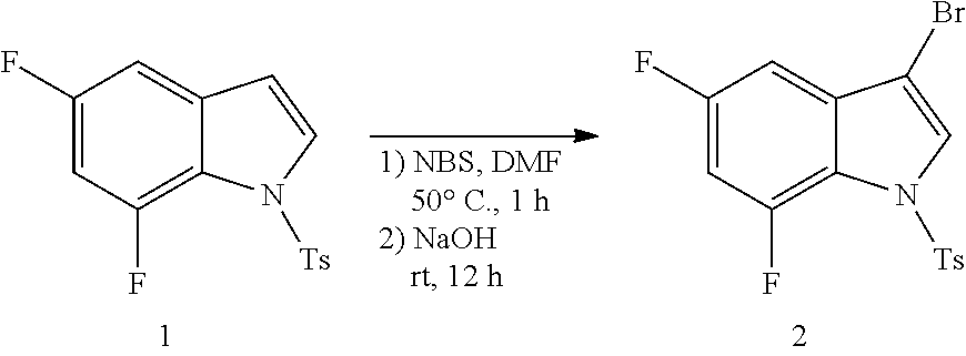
C1(F)=CC(F)=C2C(=C1)C=CN2[Ts].C1(F)=CC(F)=C2C(=C1)C(Br)=CN2[Ts]
